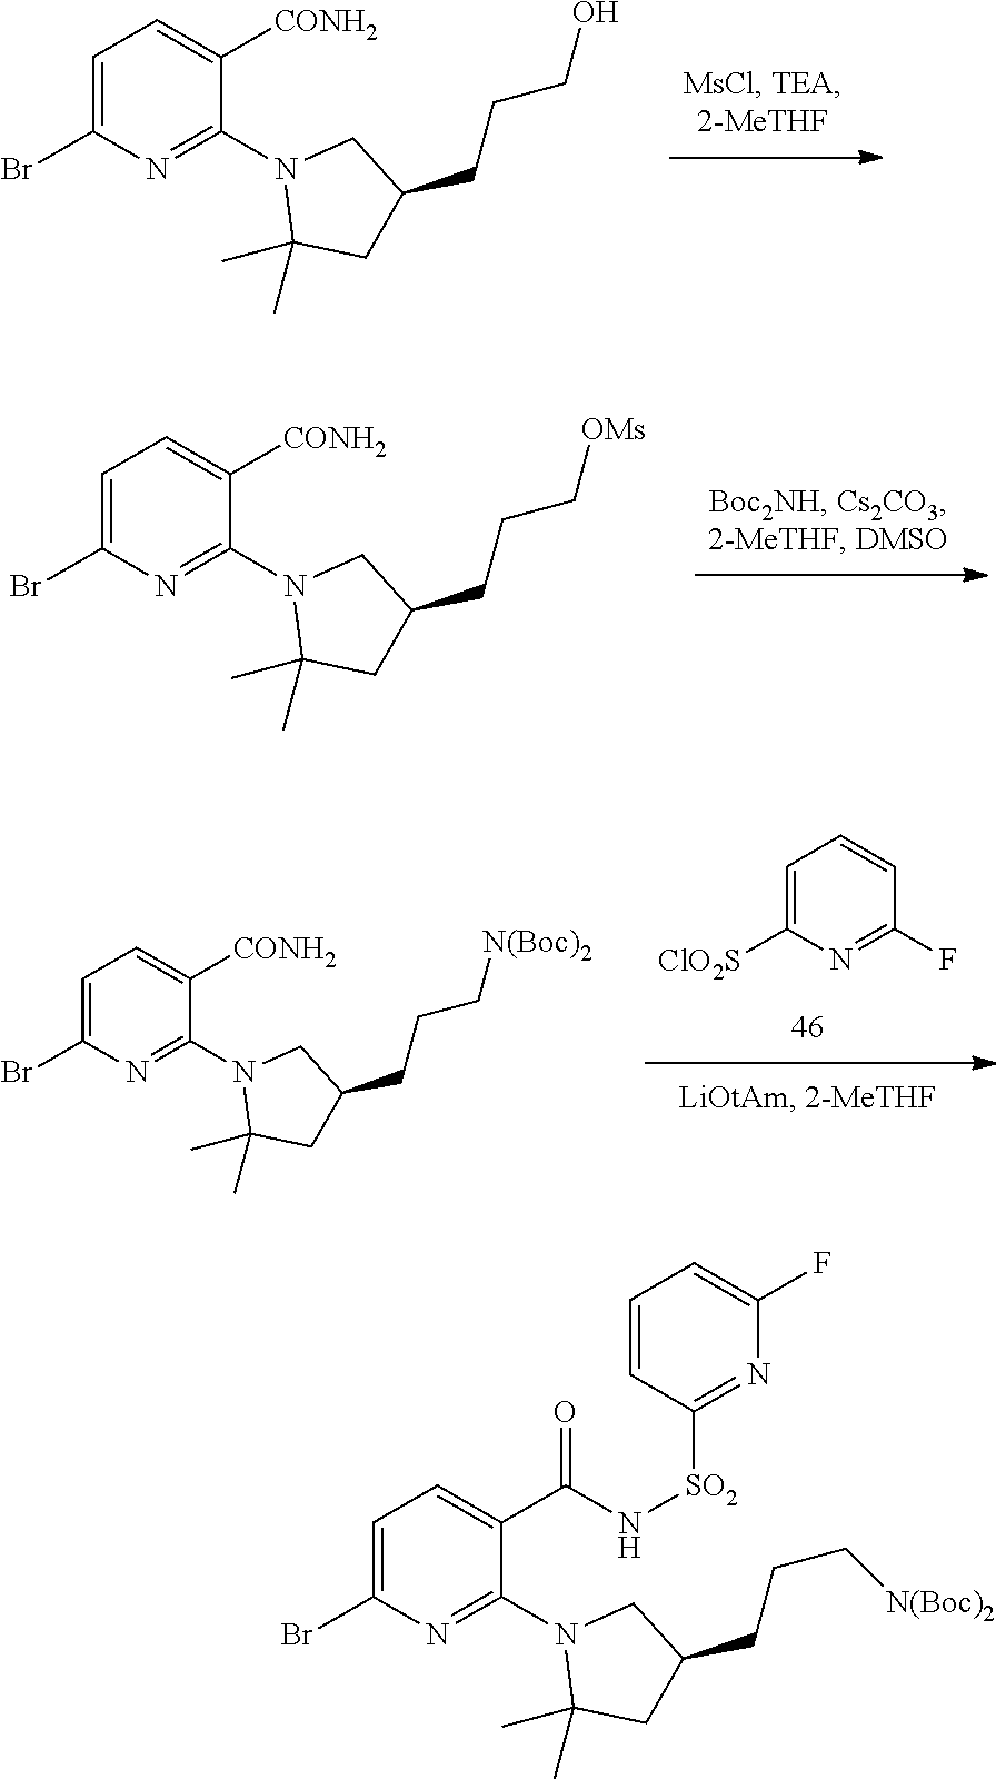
C1=C(Br)N=C(N2C(C)(C)CC(CCCO)C2)C([CONH2])=C1.C1=C(Br)N=C(N2C(C)(C)CC(CCC[OMs])C2)C([CONH2])=C1.C1=C([ClO2S])N=C(F)C=C1.C1=C(Br)N=C(N2C(C)(C)CC(CCC[N(Boc)2])C2)C([CONH2])=C1.C1=C(Br)N=C(N2C(C)(C)CC(CCC[N(Boc)2])C2)C(C(N[SO2]C2=NC(F)=CC=C2)=O)=C1
